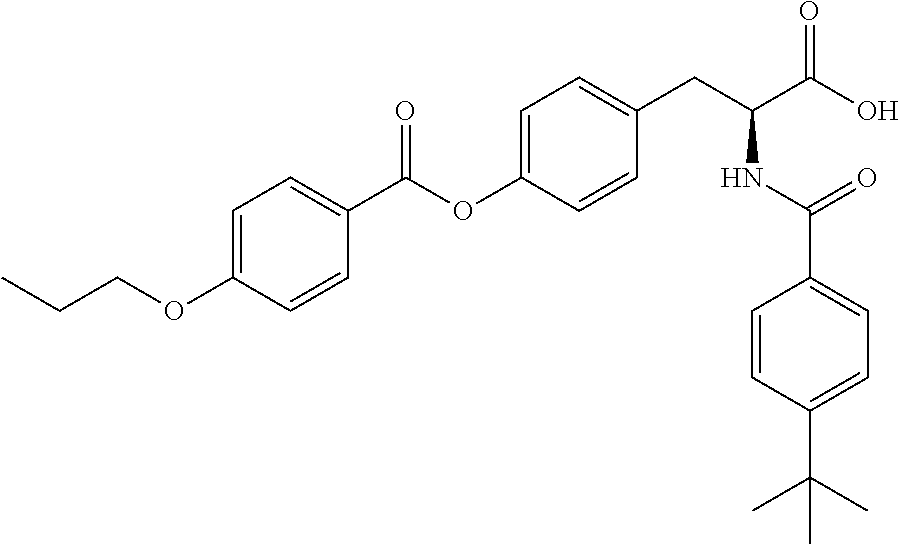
C1=C(OCCC)C=CC(C(OC2=CC=C(CC(C(O)=O)NC(C3=CC=C(C(C)(C)C)C=C3)=O)C=C2)=O)=C1
